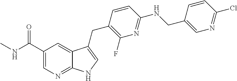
C1(C(NC)=O)=CN=C2C(=C1)C(CC1=C(F)N=C(NCC3=CN=C(Cl)C=C3)C=C1)=CN2
